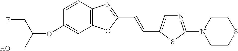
C(OC1=CC2=C(C=C1)N=C(C=CC1=CN=C(N3CCSCC3)S1)O2)(CO)CF
